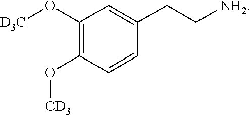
C1(O[D3C])=C(O[CD3])C=CC(CC[NH2])=C1
